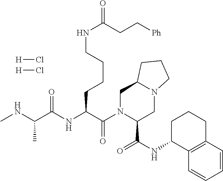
C(CCCNC(=O)CC[Ph])C(C(N1C(C(NC2C3=C(CCC2)C=CC=C3)=O)CN2C(C1)CCC2)=O)NC(C(NC)C)=O.[H]Cl.[H]Cl
